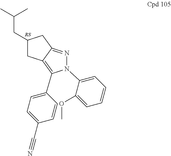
C(C1CC2=C(C3=CC=C(C#N)C=C3)N(C3=CC=CC=C3OC)N=C2C1)C(C)C.[RS]
